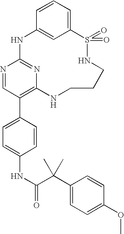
C12=CC=CC(=C1)NC1=NC(=C(C3=CC=C(NC(=O)C(C4=CC=C(OC)C=C4)(C)C)C=C3)C=N1)NCCCNS2(=O)=O
